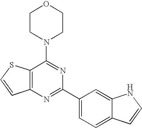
C1CN(C2=NC(C3=CC=C4C(=C3)NC=C4)=NC3=C2SC=C3)CCO1
